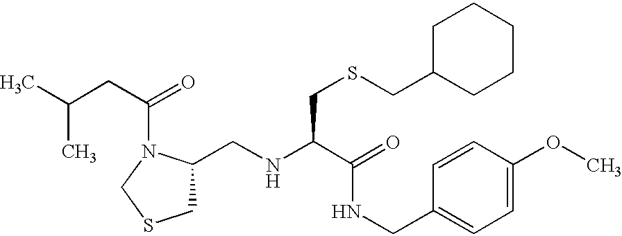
C1C(CNC(C(=O)NCC2=CC=C(OC)C=C2)CSCC2CCCCC2)N(C(=O)CC(C)C)CS1
